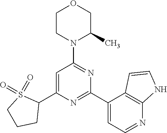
C1=C(C2S(=O)(=O)CCC2)N=C(C2=CC=NC3=C2C=CN3)N=C1N1C(C)COCC1
